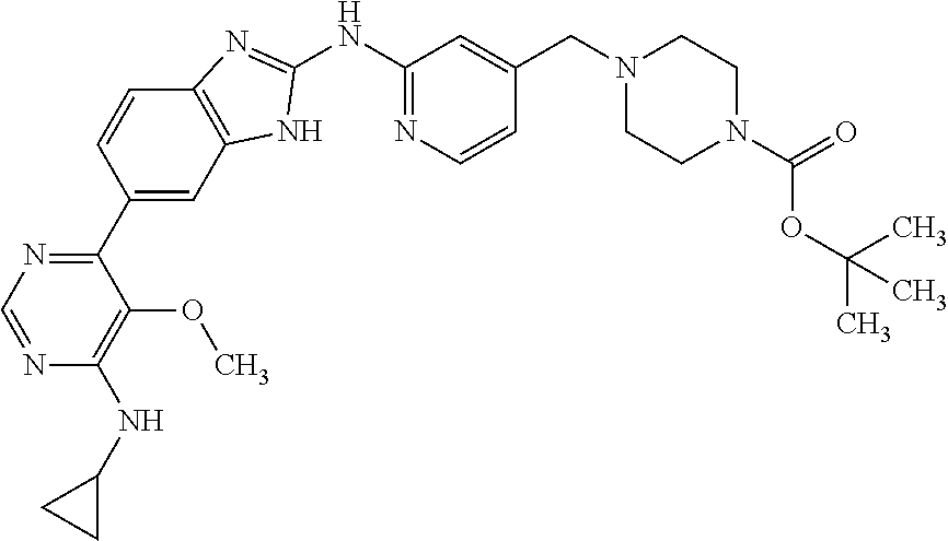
C1(C2=NC=NC(NC3CC3)=C2OC)=CC2=C(C=C1)N=C(NC1=NC=CC(CN3CCN(C(OC(C)(C)C)=O)CC3)=C1)N2
